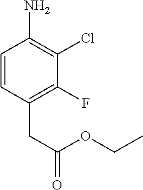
C1=CC(CC(OCC)=O)=C(F)C(Cl)=C1N
